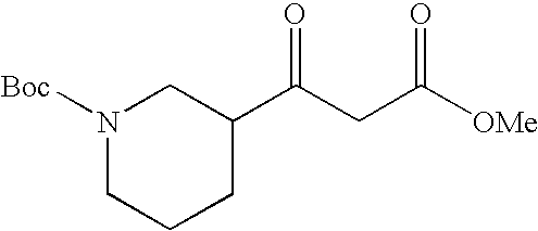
C1(C(CC([OMe])=O)=O)CN([Boc])CCC1
